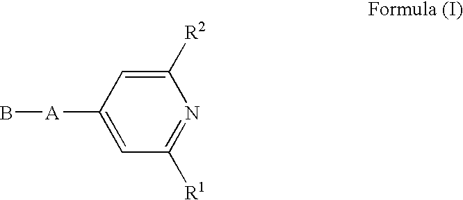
C1([R2])=CC([A]B)=CC([R1])=N1
